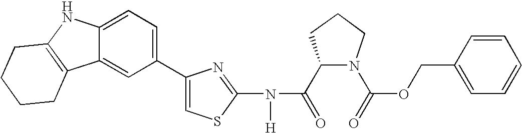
C1(C(=O)N(C2=NC(C3=CC=C4C(=C3)C3=C(N4)CCCC3)=CS2)[H])N(C(=O)OCC2=CC=CC=C2)CCC1
